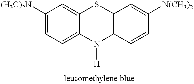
C1([(H3C)2N])=CC=C2C(=C1)SC1C(N2[H])C=CC([N(CH3)2])=C1
